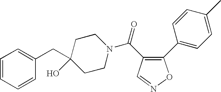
C1(C(=O)N2CCC(CC3=CC=CC=C3)(O)CC2)=C(C2=CC=C(C)C=C2)ON=C1
